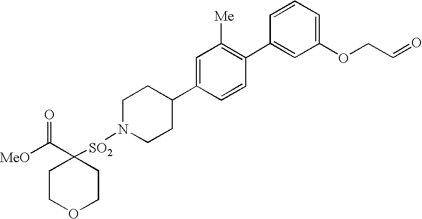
[MeO]C(=O)C1([SO2]N2CCC(C3=CC([Me])=C(C4=CC(OCC=O)=CC=C4)C=C3)CC2)CCOCC1
